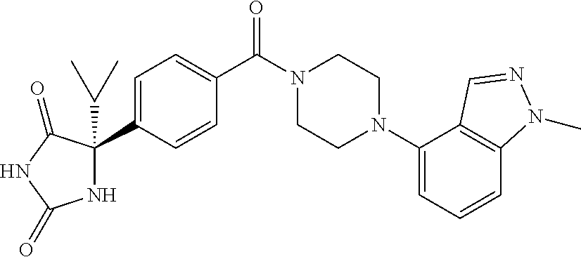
C1=C(C2(C(C)C)NC(=O)NC2=O)C=CC(C(N2CCN(C3=CC=CC4=C3C=NN4C)CC2)=O)=C1
